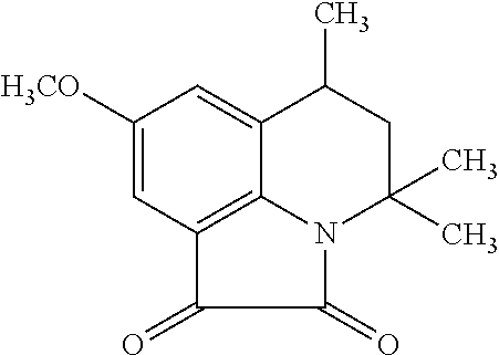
C1([H3CO])=CC2=C3C(=C1)C(C)CC(C)(C)N3C(=O)C2=O
